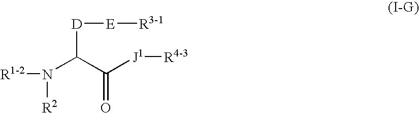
N(C(C([J1][R4-3])=O)[D][E][R3-1])([R2])[R1-2]
